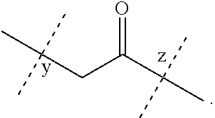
O=C(C(C)(C)C)CC(C)(C)C
